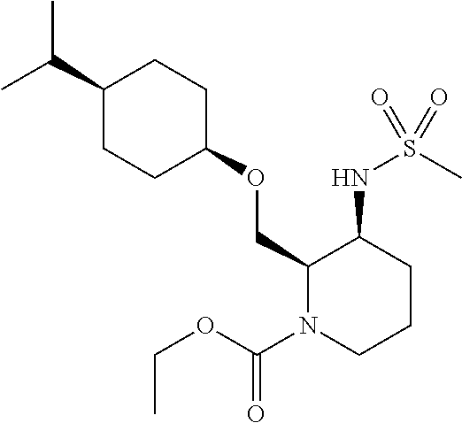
C(C1CCC(OCC2N(C(OCC)=O)CCCC2NS(C)(=O)=O)CC1)(C)C
